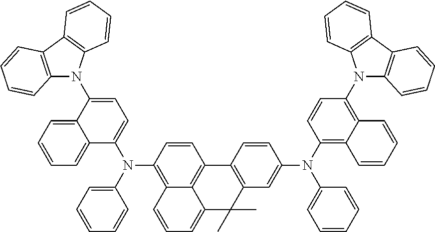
C12=C3C(=C(N(C4=CC=C(N5C6=C(C7=C5C=CC=C7)C=CC=C6)C5=CC=CC=C45)C4=CC=CC=C4)C=C1)C=CC=C3C(C)(C)C1=C2C=CC(N(C2=C3C(=C(N4C5=C(C6=C4C=CC=C6)C=CC=C5)C=C2)C=CC=C3)C2=CC=CC=C2)=C1
